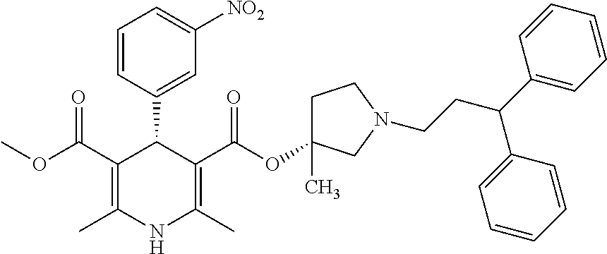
C1(C2=CC([NO2])=CC=C2)C(C(OC)=O)=C(C)NC(C)=C1C(OC1(C)CCN(CCC(C2=CC=CC=C2)C2=CC=CC=C2)C1)=O
